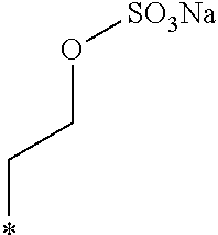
O(CC*)[SO3Na]
